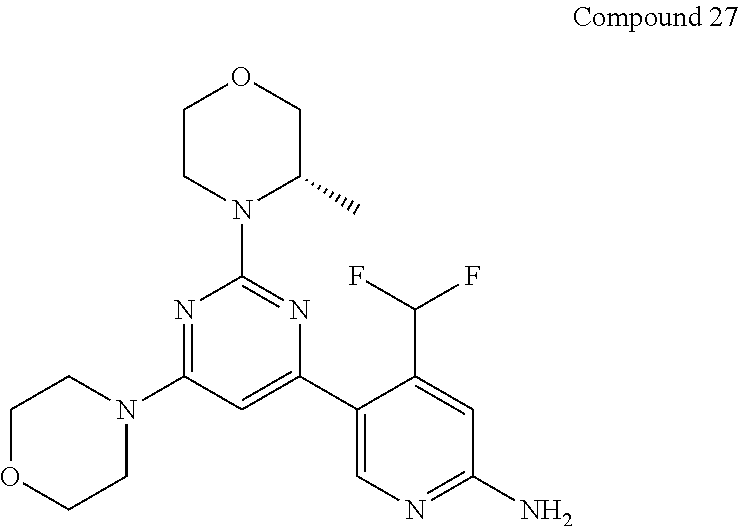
C1OCCN(C2=NC(N3C(C)COCC3)=NC(C3=CN=C(N)C=C3C(F)F)=C2)C1
